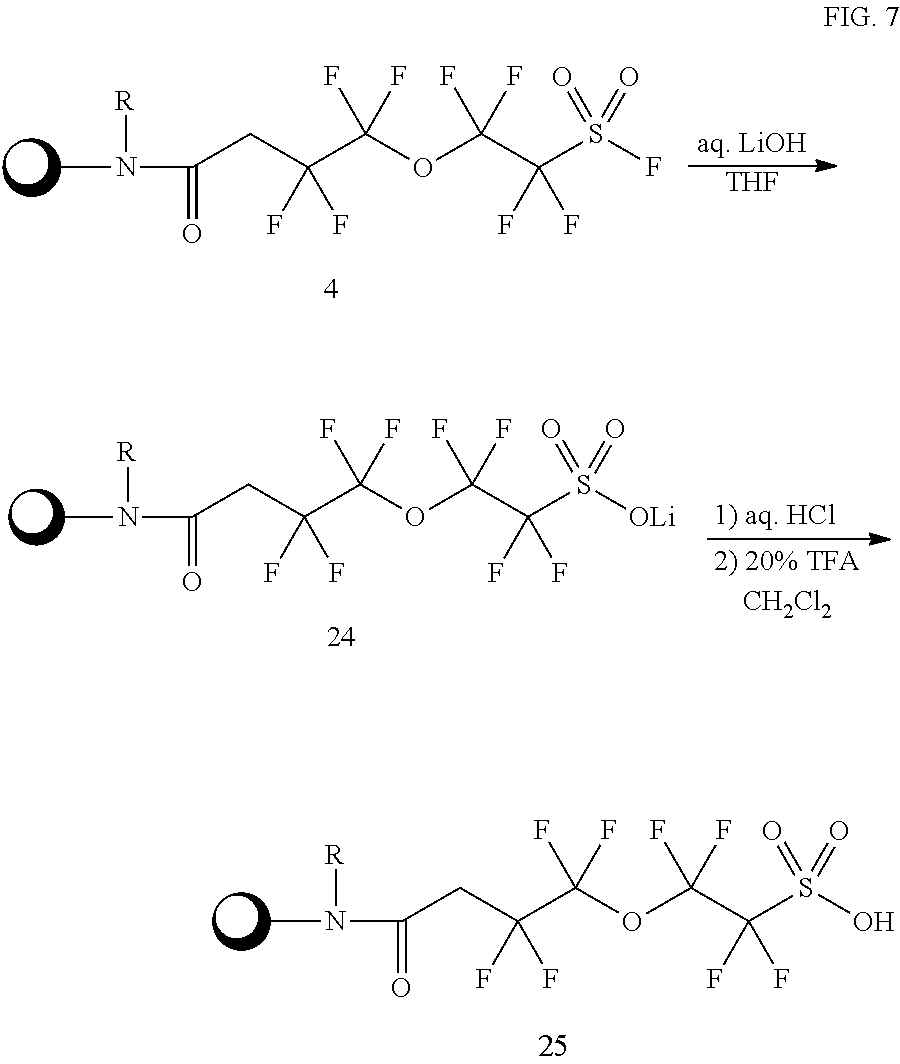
C(C(F)(F)C(OC(C(S(O)(=O)=O)(F)F)(F)F)(F)F)C(=O)N([R])C.C(C(F)(F)C(OC(C(S(F)(=O)=O)(F)F)(F)F)(F)F)C(=O)N([R])C.[THF].C(C(F)(F)C(OC(C(S([OLi])(=O)=O)(F)F)(F)F)(F)F)C(=O)N([R])C
